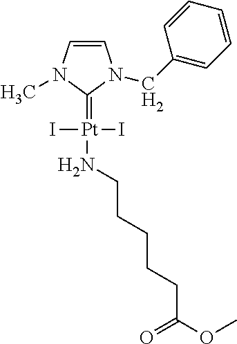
[Pt](I)(I)(=C1N(C)C=CN1CC1=CC=CC=C1)NCCCCCC(OC)=O
